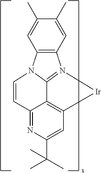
C12=C(N3C4=N1[Ir]C1=C4C(=NC(C(C)(C)C)=C1)C=C3)C=C(C)C(C)=C2
